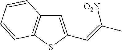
C1=C(C=C(C)[O2N])SC2=C1C=CC=C2
